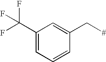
C1(C(F)(F)F)=CC=CC(C[#])=C1
